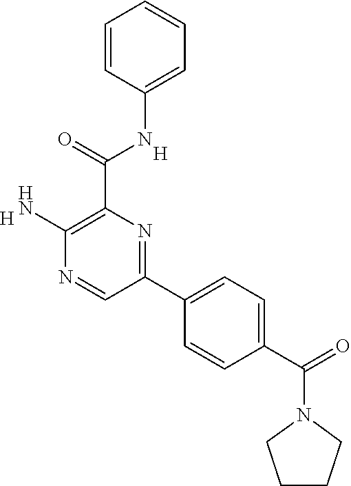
[H].[H].C1=CC(NC(C2=C(N)N=CC(C3=CC=C(C(N4CCCC4)=O)C=C3)=N2)=O)=CC=C1
